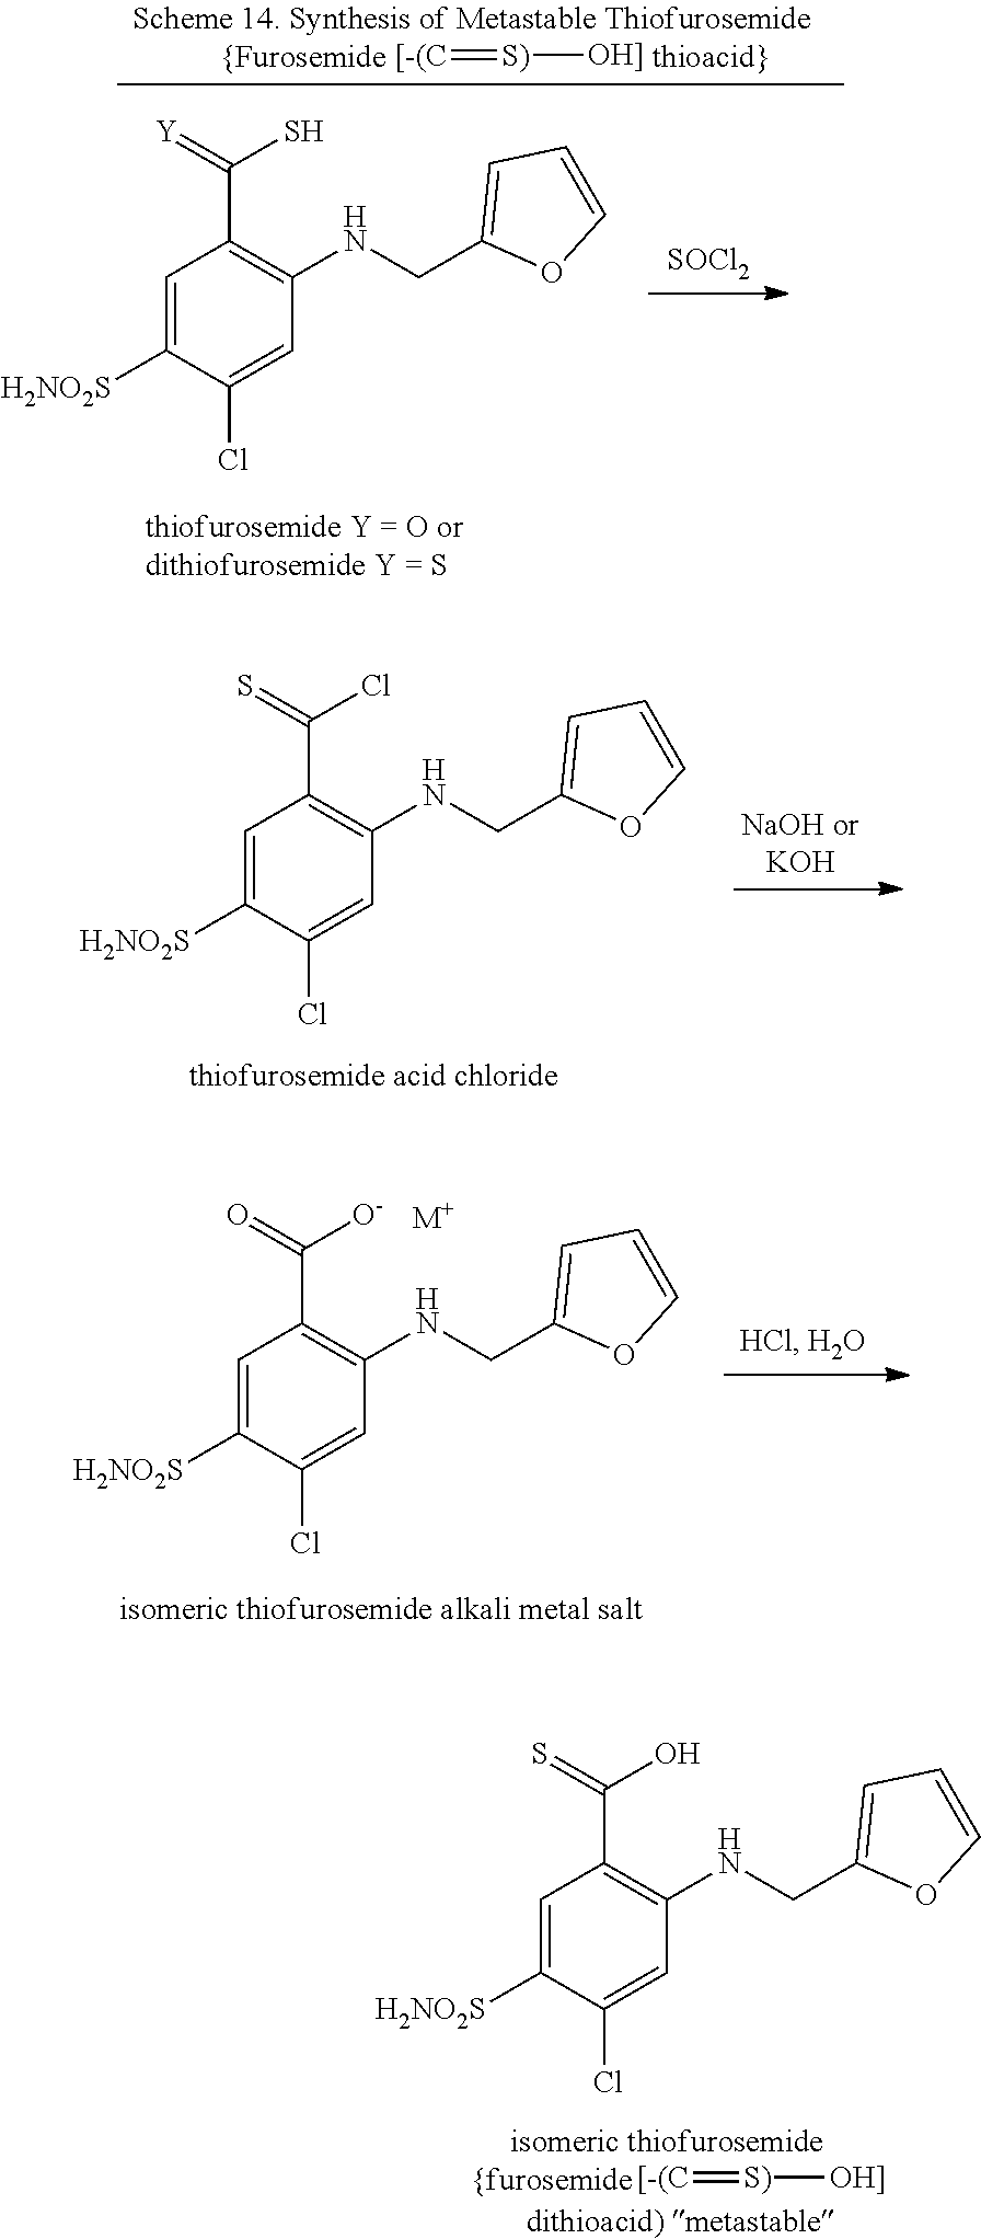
C1=C([H2NO2S])C(Cl)=CC(NCC2=CC=CO2)=C1C(=S)Cl.C1=C([H2NO2S])C(Cl)=CC(NCC2=CC=CO2)=C1C(=[Y])S.[SOCl2].[[-(C]=[S)][OH]].C1=C([H2NO2S])C(Cl)=CC(NCC2=CC=CO2)=C1C(=S)O.[[-(C]=[S)][OH]].C1=C([H2NO2S])C(Cl)=CC(NCC2=CC=CO2)=C1C(=O)[O-].[M+]
